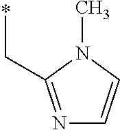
N1=C(C*)N(C)C=C1
